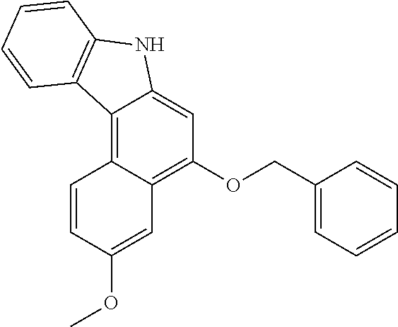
C12=C3C(=C(OCC4=CC=CC=C4)C=C1NC1=C2C=CC=C1)C=C(OC)C=C3
